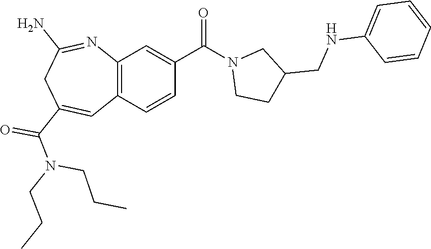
C12=C(C=CC(C(=O)N3CCC(CNC4=CC=CC=C4)C3)=C1)C=C(C(=O)N(CCC)CCC)CC(N)=N2
